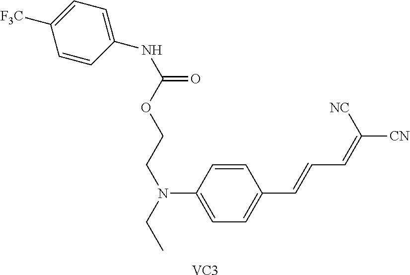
C1=C(C=CC=C([CN])[NC])C=CC(N(CCOC(NC2=CC=C([F3C])C=C2)=O)CC)=C1.[VC3]
